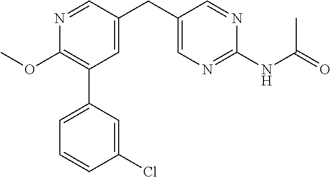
C1(OC)=C(C2=CC=CC(Cl)=C2)C=C(CC2=CN=C(NC(=O)C)N=C2)C=N1
